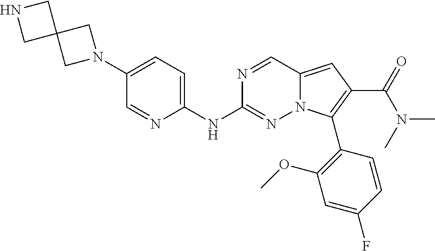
N1(C2=CC=C(NC3=NN4C(=CC(C(=O)N(C)C)=C4C4=C(OC)C=C(F)C=C4)C=N3)N=C2)CC2(C1)CNC2
